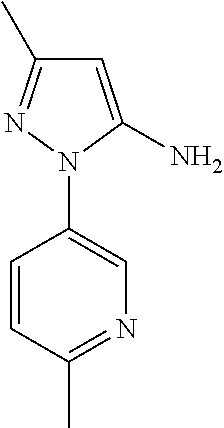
C1=CC(C)=NC=C1N1C(N)=CC(C)=N1
